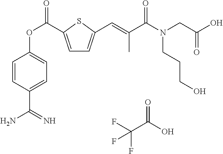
C1=C(C(OC2=CC=C(C(N)=N)C=C2)=O)SC(C=C(C(N(CC(O)=O)CCCO)=O)C)=C1.FC(C(O)=O)(F)F
